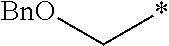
C(*)[BnO]
